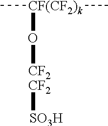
C[CF(CF2)k](C)O[CF2CF2][SO3H]
